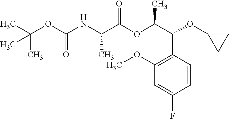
N(C(C(OC(C(C1=C(OC)C=C(F)C=C1)OC1CC1)C)=O)C)C(OC(C)(C)C)=O
